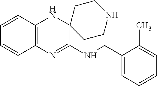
C12=C(N=C(NCC3=CC=CC=C3C)C3(N1)CCNCC3)C=CC=C2
